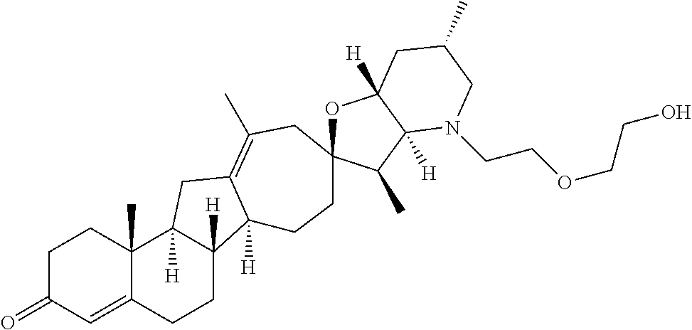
C1C(=O)C=C2C(C)(C1)C1([H])C([H])(CC2)C2([H])C(=C(C)CC3(CC2)OC2([H])C([H])(C3C)N(CCOCCO)CC(C)C2)C1
